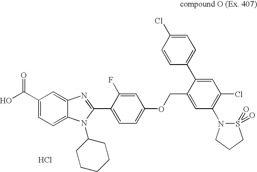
C1(C(O)=O)=CC=C2C(=C1)N=C(C1=CC=C(OCC3=CC(N4S(=O)(=O)CCC4)=C(Cl)C=C3C3=CC=C(Cl)C=C3)C=C1F)N2C1CCCCC1.Cl
